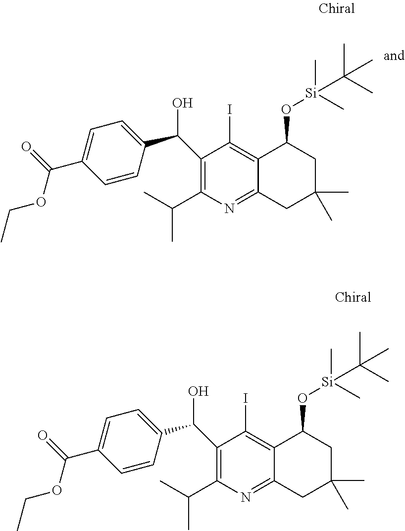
C1(C(C)C)=C(C(C2=CC=C(C(=O)OCC)C=C2)O)C(I)=C2C(=N1)CC(C)(C)CC2O[Si](C)(C)C(C)(C)C.C1(C(C)C)=C(C(C2=CC=C(C(=O)OCC)C=C2)O)C(I)=C2C(=N1)CC(C)(C)CC2O[Si](C)(C)C(C)(C)C
